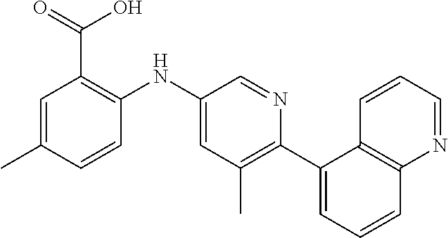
C1=C(C)C=CC(NC2=CC(C)=C(C3=CC=CC4=C3C=CC=N4)N=C2)=C1C(=O)O
